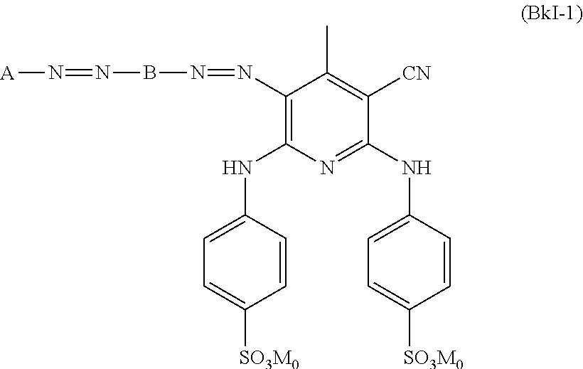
[A]N=NBN=NC1=C(NC2=CC=C([SO3M0])C=C2)N=C(NC2=CC=C([SO3M0])C=C2)C([CN])=C1C
